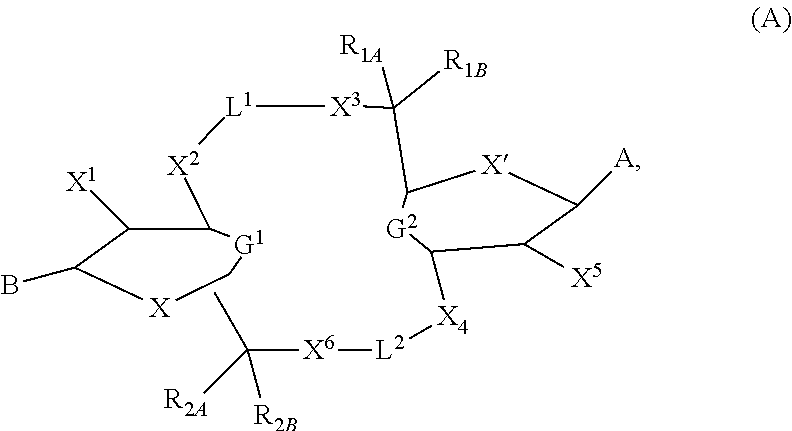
C1(C([X3][L1][X2]C2[G1]C[X]C(B)C2[X1])([R1A])[R1B])[G2]C([X4][L2][X6]C(C)([R2B])[R2A])C([X5])C([A])[X]1
